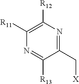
C1(C[X])=NC([R12])=C([R11])N=C1[R13]
